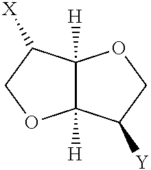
C12([H])C([H])(C([X])CO1)OCC2[Y]
